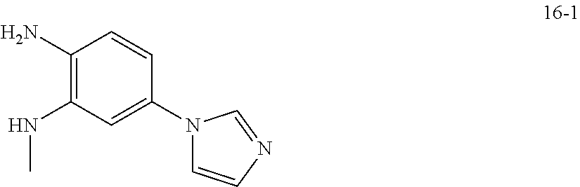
C1(N)=C(NC)C=C(N2C=CN=C2)C=C1
